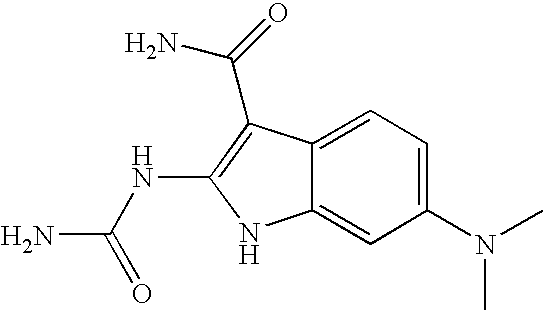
C12=CC=C(N(C)C)C=C1NC(NC(N)=O)=C2C(N)=O
